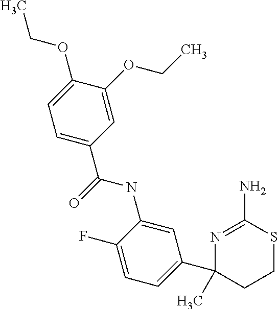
N(C1=CC(C2(C)N=C(N)SCC2)=CC=C1F)C(C1=CC=C(OCC)C(OCC)=C1)=O
